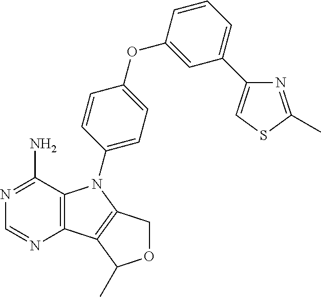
C12=C(C(N)=NC=N1)N(C1=CC=C(OC3=CC(C4=CSC(C)=N4)=CC=C3)C=C1)C1=C2C(C)OC1
